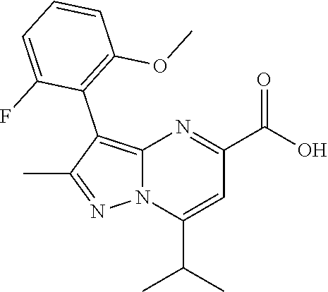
C12=C(C3=C(OC)C=CC=C3F)C(C)=NN1C(C(C)C)=CC(C(O)=O)=N2
